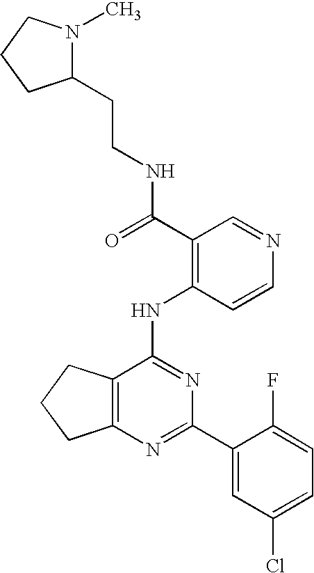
C12=C(CCC1)C(NC1=C(C(=O)NCCC3N(C)CCC3)C=NC=C1)=NC(C1=CC(Cl)=CC=C1F)=N2
